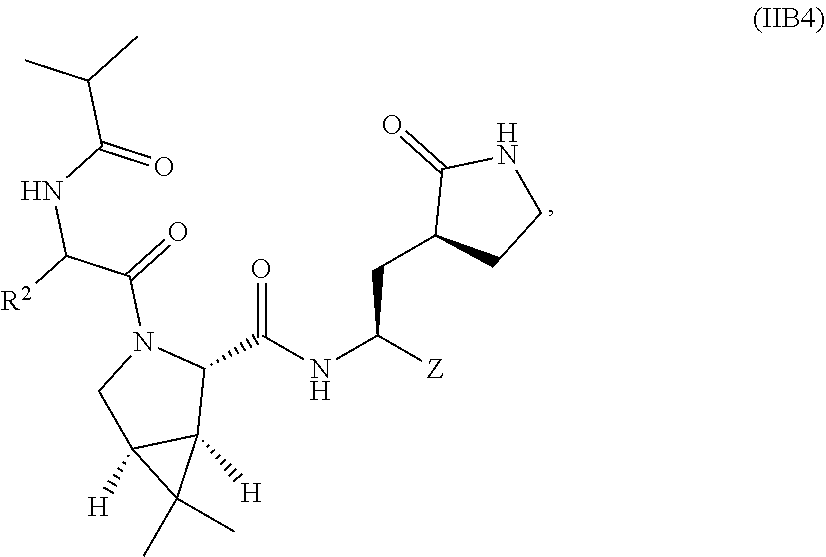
C1(C(NC([Z])CC2CCNC2=O)=O)N(C(=O)C([R2])NC(=O)C(C)C)CC2([H])C1([H])C2(C)C
